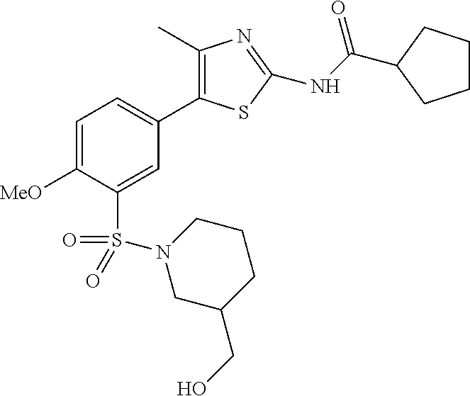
C1(C)=C(C2=CC=C([MeO])C(S(=O)(=O)N3CC(CO)CCC3)=C2)SC(NC(=O)C2CCCC2)=N1
